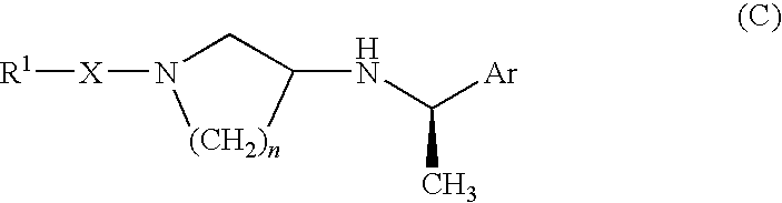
[R1][X]N1CC(NC([Ar])C)[(CH2)n]1
